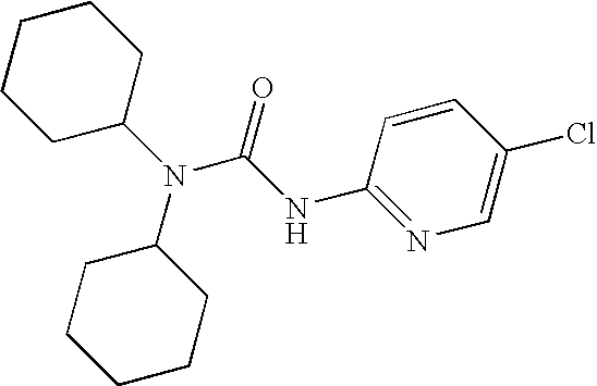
N(C1CCCCC1)(C1CCCCC1)C(=O)NC1=NC=C(Cl)C=C1
